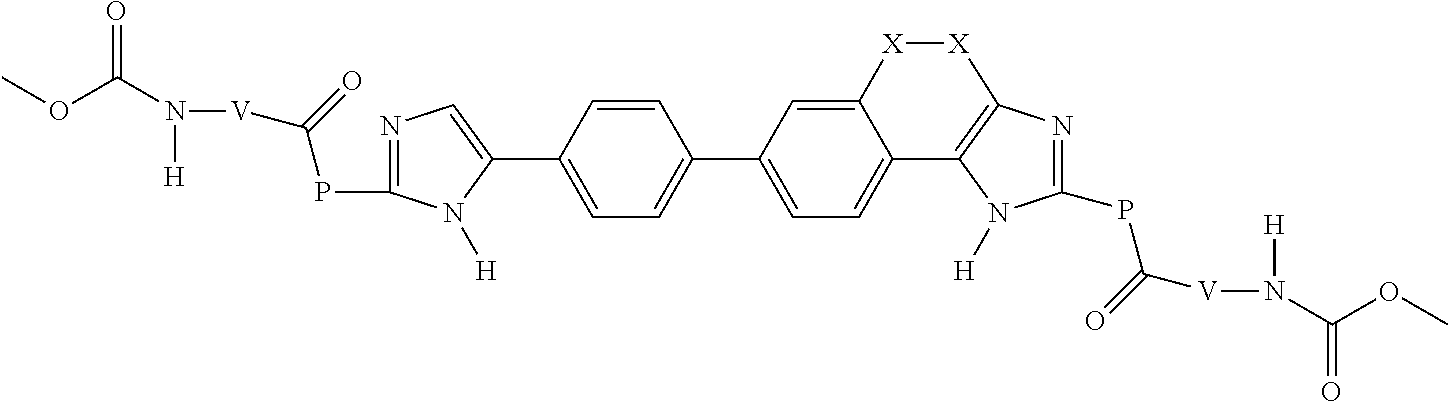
C1(C2=CC=C3C(=C2)[X][X]C2=C3N([H])C(PC([V]N([H])C(OC)=O)=O)=N2)=CC=C(C2=CN=C(PC([V]N(C(OC)=O)[H])=O)N2[H])C=C1
